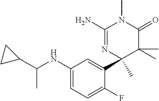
C1(NC(C)C2CC2)=CC=C(F)C(C2(C)N=C(N)N(C)C(=O)C2(C)C)=C1
